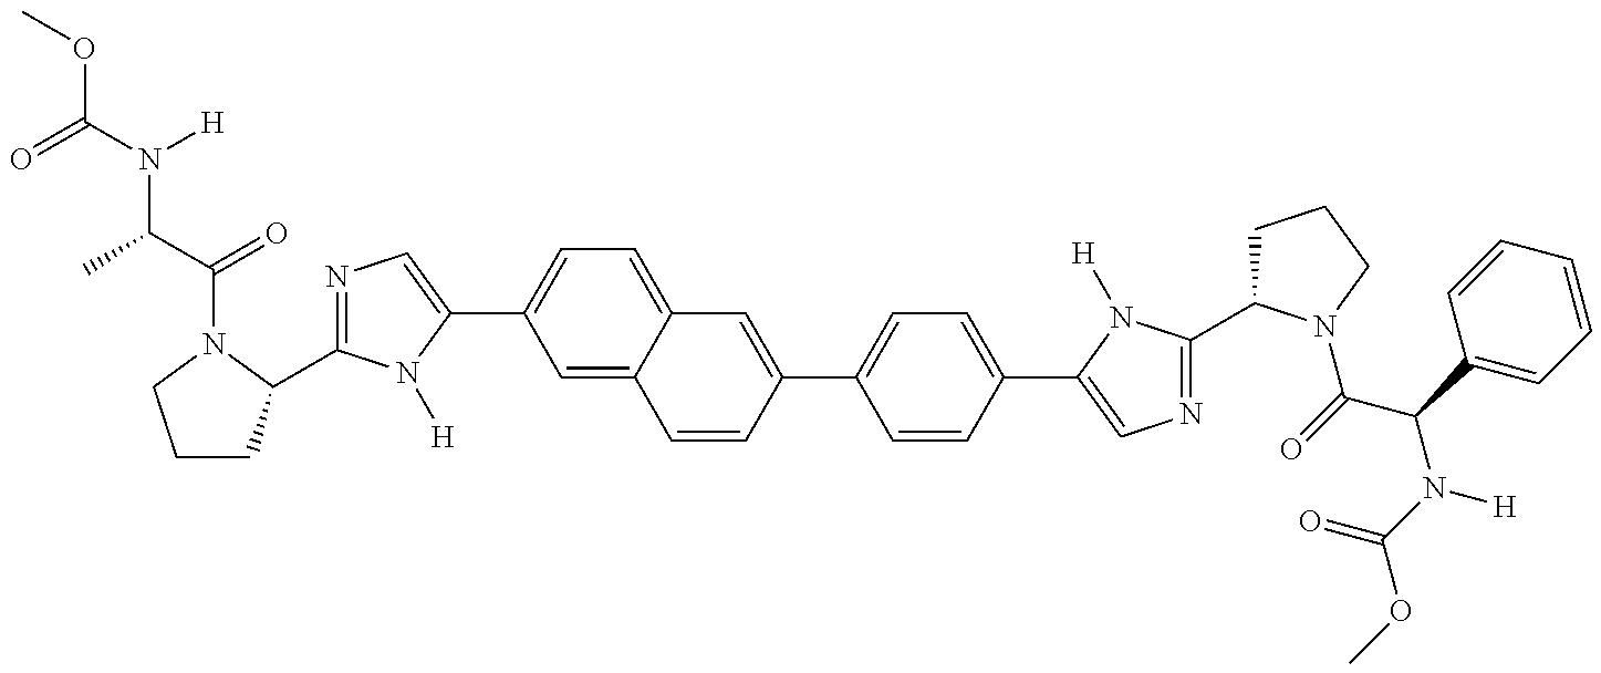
COC(=O)N(C(C)C(=O)N1C(C2=NC=C(C3=CC=C4C(=C3)C=CC(C3=CC=C(C5=CN=C(C6CCCN6C(C(N([H])C(OC)=O)C6=CC=CC=C6)=O)N5[H])C=C3)=C4)N2[H])CCC1)[H]
